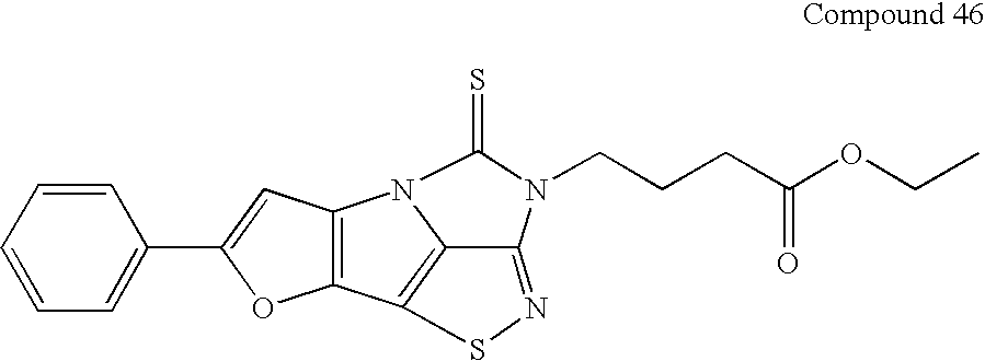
C1(C2=CC3=C(O2)C2=C4N3C(=S)N(CCCC(OCC)=O)C4=NS2)=CC=CC=C1
